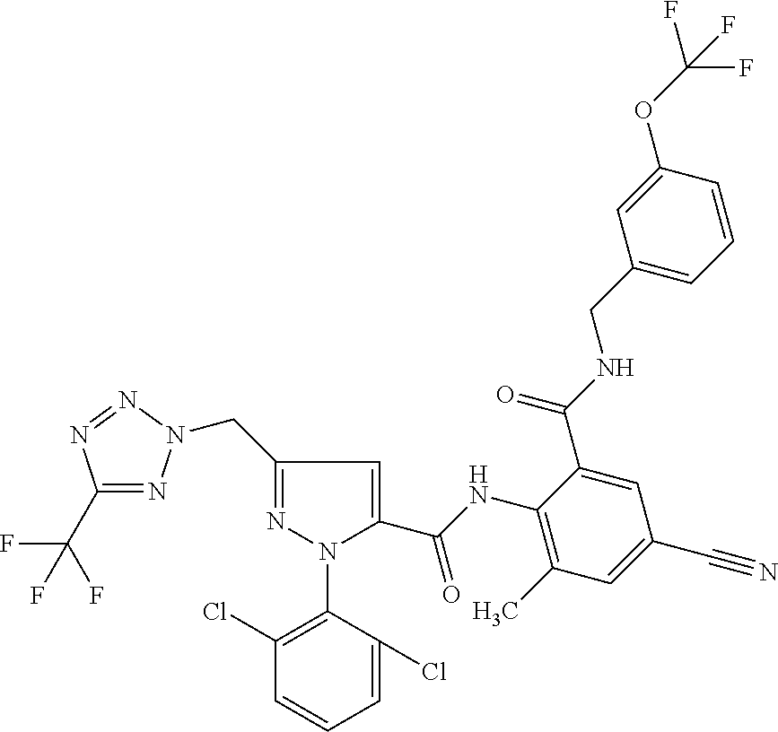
C1(C(F)(F)F)=NN(CC2=NN(C3=C(Cl)C=CC=C3Cl)C(C(NC3=C(C)C=C(C#N)C=C3C(NCC3=CC=CC(OC(F)(F)F)=C3)=O)=O)=C2)N=N1
